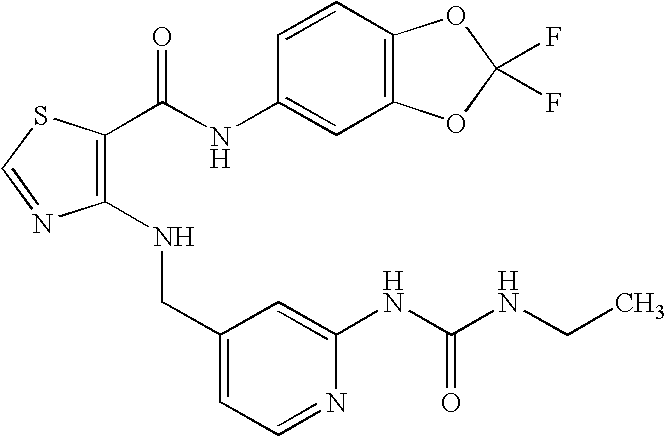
C1(CNC2=C(C(=O)NC3=CC4=C(C=C3)OC(F)(F)O4)SC=N2)=CC=NC(NC(NCC)=O)=C1
